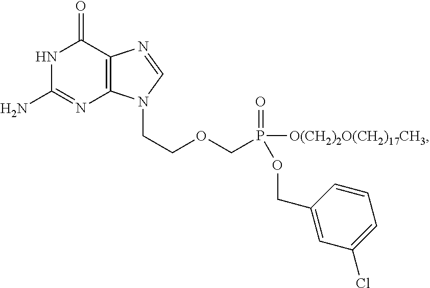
N1C(N)=NC2=C(C1=O)N=CN2CCOCP(OCC1=CC(Cl)=CC=C1)(=O)[O(CH2)2O(CH2)17CH3]
